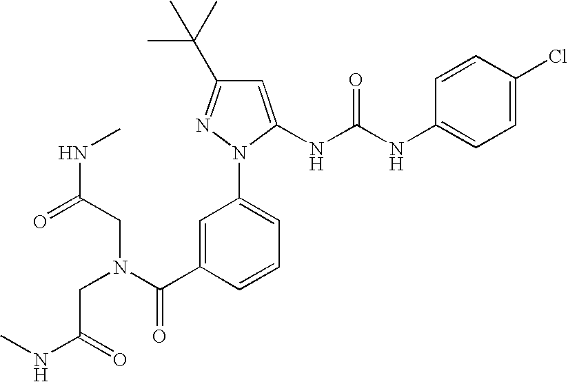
C1(C(C)(C)C)=NN(C2=CC=CC(C(=O)N(CC(=O)NC)CC(=O)NC)=C2)C(NC(NC2=CC=C(Cl)C=C2)=O)=C1
